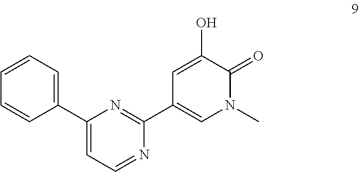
C1(C2=CC=NC(C3=CN(C)C(=O)C(O)=C3)=N2)=CC=CC=C1
